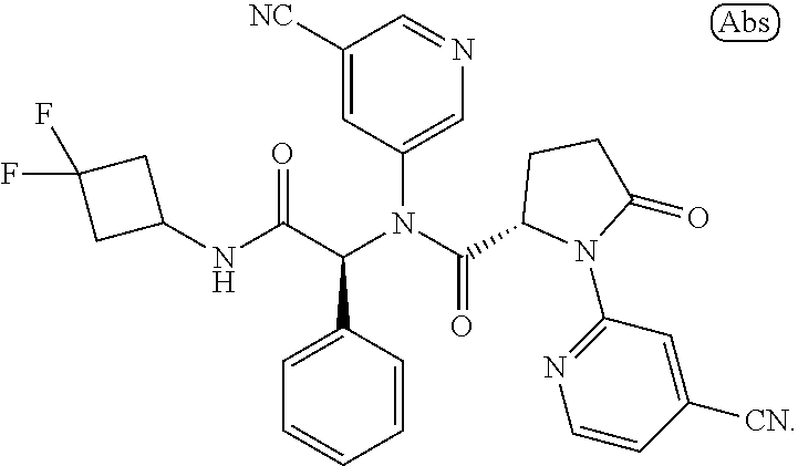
N(C(C(N(C(=O)C1N(C2=NC=CC([CN])=C2)C(=O)CC1)C1=CN=CC([NC])=C1)C1=CC=CC=C1)=O)C1CC(F)(F)C1
